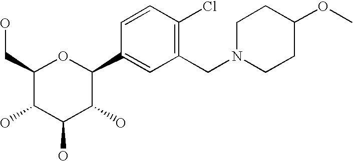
C1(CO)C(O)C(O)C(O)C(C2=CC(CN3CCC(OC)CC3)=C(Cl)C=C2)O1
